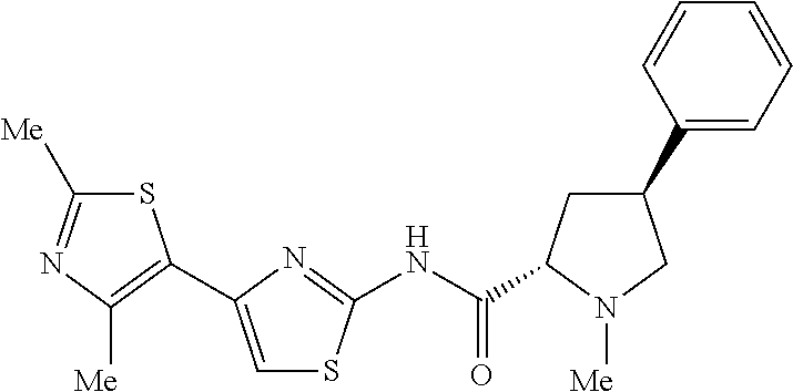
S1C([Me])=NC([Me])=C1C1=CSC(NC(=O)C2CC(C3=CC=CC=C3)CN2[Me])=N1
